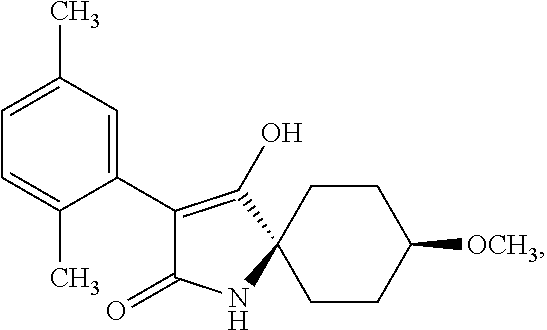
C1CC([OCH3])CCC12C(O)=C(C1=CC(C)=CC=C1C)C(=O)N2
